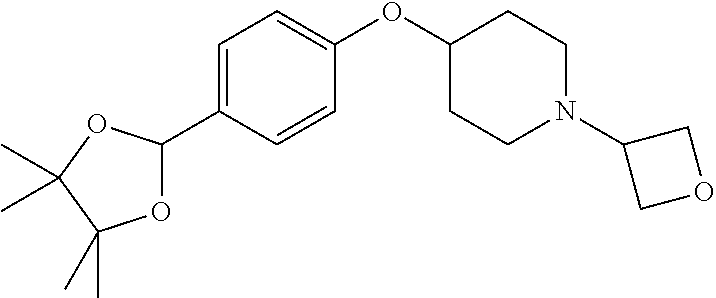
C1=C(C2OC(C)(C)C(C)(C)O2)C=CC(OC2CCN(C3COC3)CC2)=C1
